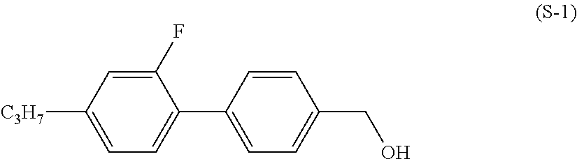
C1(C2=CC=C(CO)C=C2)=CC=C([C3H7])C=C1F
